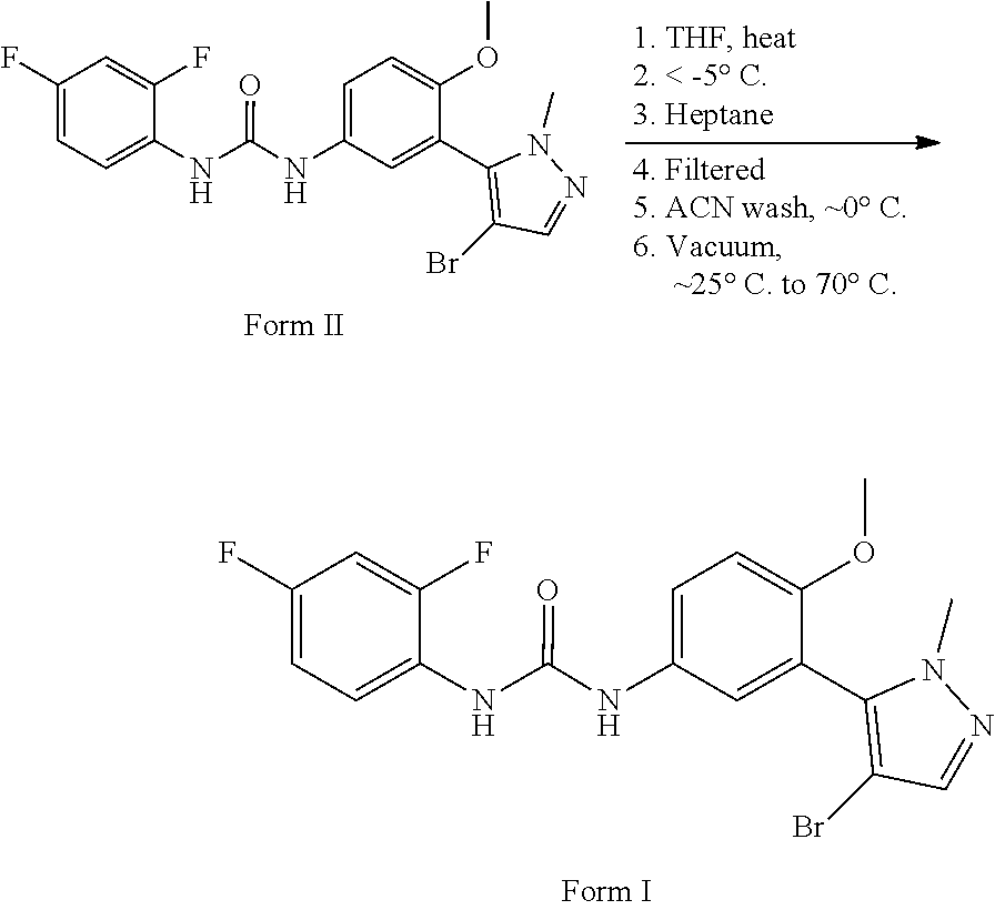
N(C(NC1=CC=C(OC)C(C2=C(Br)C=NN2C)=C1)=O)C1=CC=C(F)C=C1F.N(C(NC1=CC=C(OC)C(C2=C(Br)C=NN2C)=C1)=O)C1=CC=C(F)C=C1F
